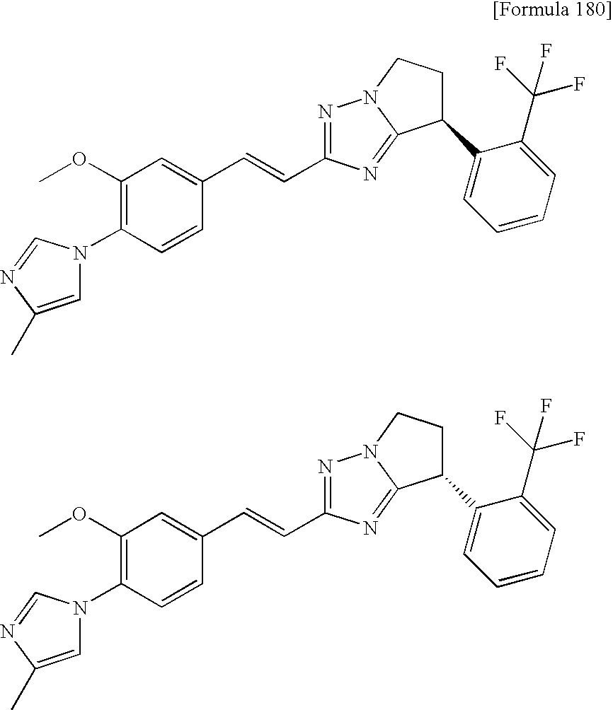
N1(C2=C(OC)C=C(C=CC3=NN4C(=N3)C(C3=CC=CC=C3C(F)(F)F)CC4)C=C2)C=C(C)N=C1.N1(C2=C(OC)C=C(C=CC3=NN4C(=N3)C(C3=CC=CC=C3C(F)(F)F)CC4)C=C2)C=C(C)N=C1
